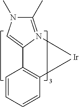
C12=C(C=CC=C1)C1=CN(C)C(C)=N1[Ir]2
